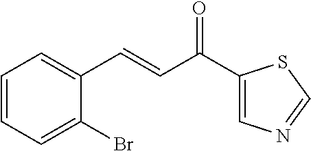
C1=CC=C(Br)C(C=CC(C2=CN=CS2)=O)=C1
